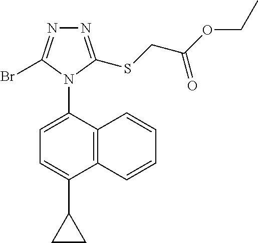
C12=C(C(N3C(Br)=NN=C3SCC(OCC)=O)=CC=C1C1CC1)C=CC=C2
